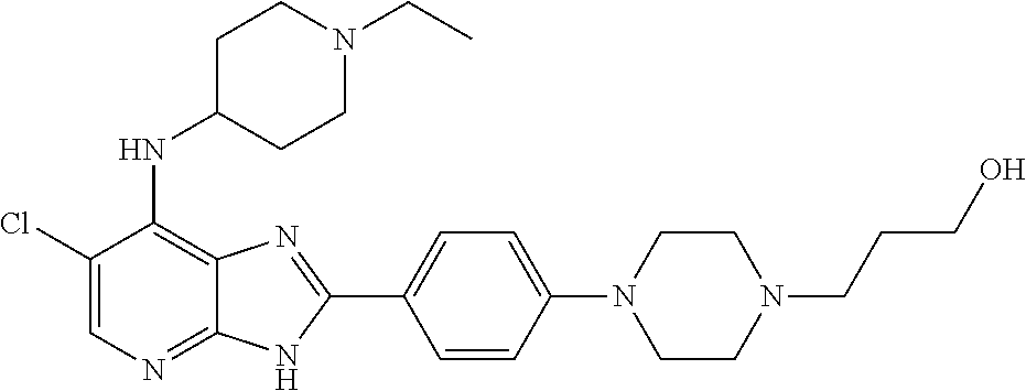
C1(Cl)=CN=C2C(=C1NC1CCN(CC)CC1)N=C(C1=CC=C(N3CCN(CCCO)CC3)C=C1)N2
